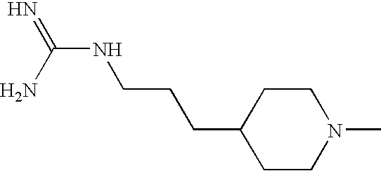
C1CN(C)CCC1CCCNC(N)=N
